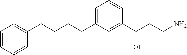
C1=C(CCCCC2=CC=CC=C2)C=C(C(CCN)O)C=C1
